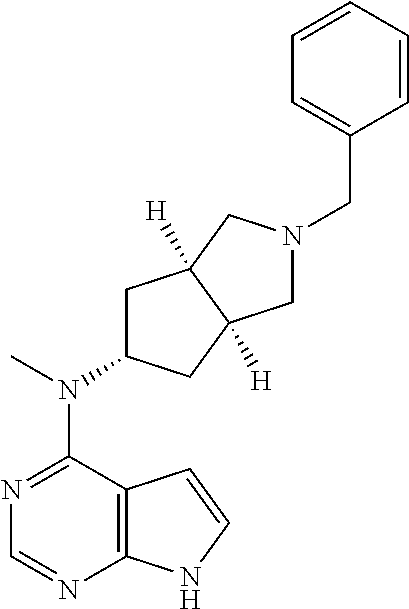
C12=C(N=CN=C1N(C)C1CC3([H])C([H])(C1)CN(CC1=CC=CC=C1)C3)NC=C2
